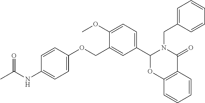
C12=C(C=CC=C1)OC(C1=CC=C(OC)C(COC3=CC=C(NC(C)=O)C=C3)=C1)N(CC1=CC=CC=C1)C2=O
